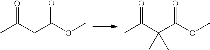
CC(CC(OC)=O)=O.CC(C(C(OC)=O)(C)C)=O
